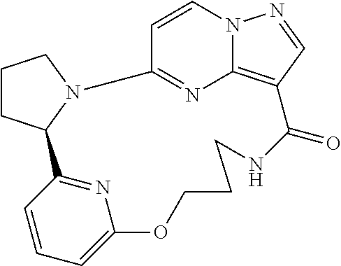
C1CC2N(C1)C1=NC3=C(C=NN3C=C1)C(=O)NCCCOC1=CC=CC2=N1
